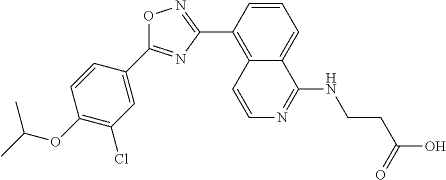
C1=CC(C2=NOC(C3=CC(Cl)=C(OC(C)C)C=C3)=N2)=C2C(=C1)C(NCCC(O)=O)=NC=C2
